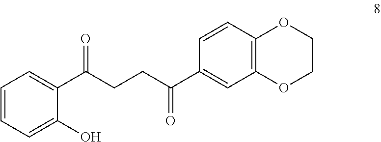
C1=CC=C(O)C(C(CCC(C2=CC3=C(C=C2)OCCO3)=O)=O)=C1
